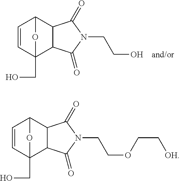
C1=CC2(CO)C3C(C1O2)C(=O)N(CCO)C3=O.C1=CC2(CO)C3C(C1O2)C(=O)N(CCOCC[OH])C3=O
